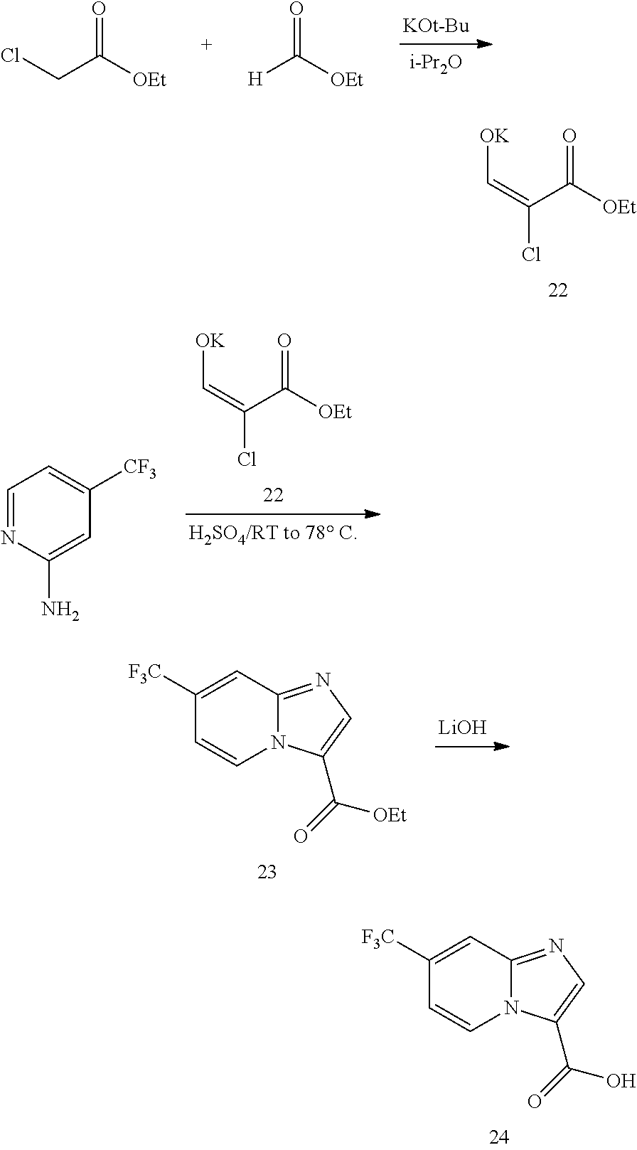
C(=C(C([OEt])=O)Cl)[OK].C(=C(C([OEt])=O)Cl)[OK].C1=NC(N)=CC([CF3])=C1.C12=NC=C(C(=O)[OEt])N1C=CC([F3C])=C2.[LiOH].C12=NC=C(C(=O)O)N1C=CC([F3C])=C2.[KOt-Bu].[i-Pr2O].ClCC([OEt])=O.[H]C([OEt])=O
